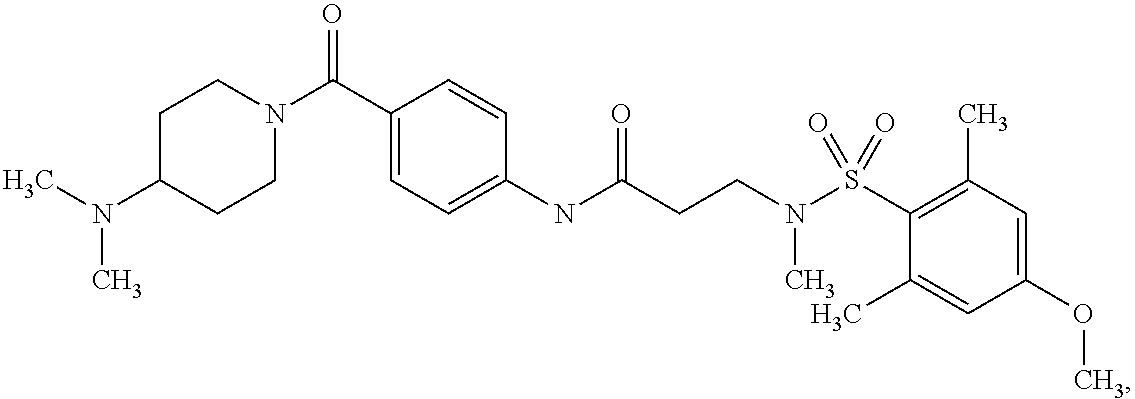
C1(NC(CCN(S(C2=C(C)C=C(OC)C=C2C)(=O)=O)C)=O)=CC=C(C(N2CCC(N(C)C)CC2)=O)C=C1
